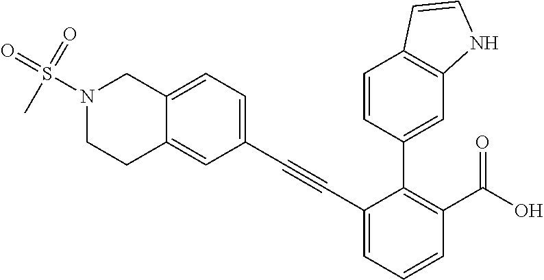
C12=CC=C(C#CC3=CC=CC(C(O)=O)=C3C3=CC4=C(C=C3)C=CN4)C=C1CCN(S(=O)(=O)C)C2
